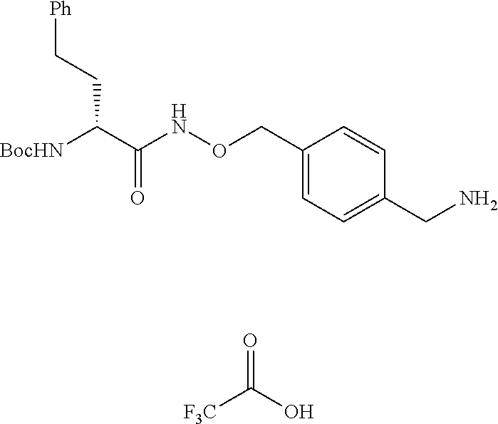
[F3C]C(O)=O.C(CC(C(NOCC1=CC=C(CN)C=C1)=O)[BocHN])[Ph]
